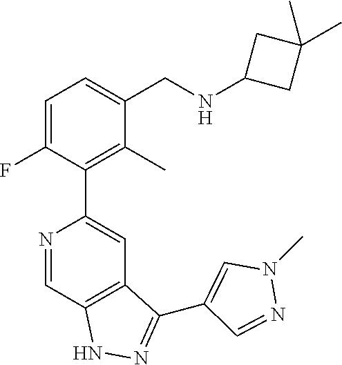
N1=CC2=C(C=C1C1=C(C)C(CNC3CC(C)(C)C3)=CC=C1F)C(C1=CN(C)N=C1)=NN2
